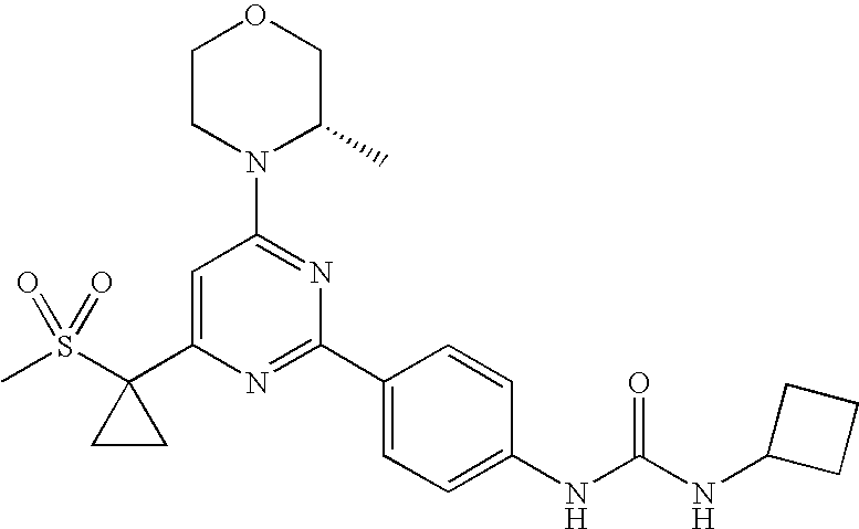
C1=C(C2(S(C)(=O)=O)CC2)N=C(C2=CC=C(NC(NC3CCC3)=O)C=C2)N=C1N1C(C)COCC1
